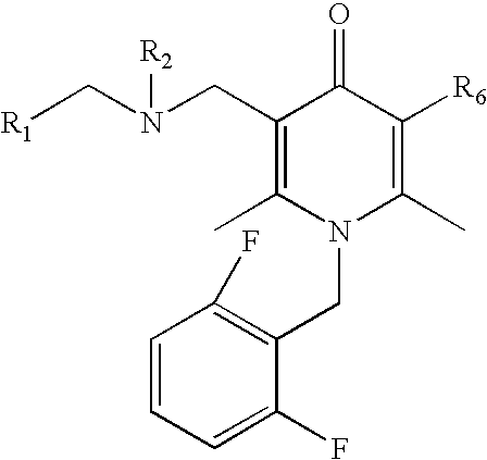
C1=CC=C(F)C(CN2C(C)=C([R6])C(=O)C(CN(C[R1])[R2])=C2C)=C1F
